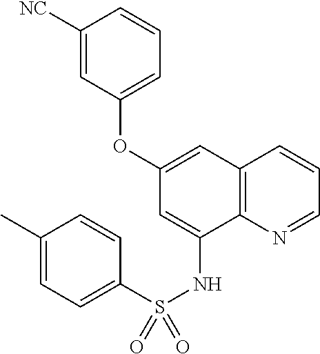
C1=C(OC2=CC=CC([NC])=C2)C=C(NS(=O)(C2=CC=C(C)C=C2)=O)C2=C1C=CC=N2
